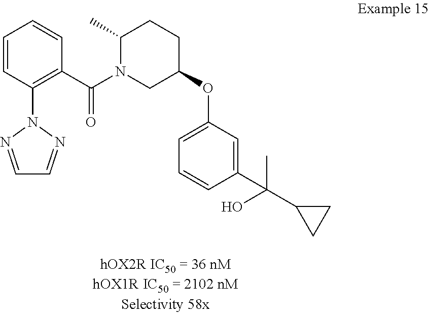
C1=CC(C(N2CC(OC3=CC=CC(C(O)(C4CC4)C)=C3)CCC2C)=O)=C(N2N=CC=N2)C=C1
